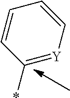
C1(*)=[Y]C=CC=C1
